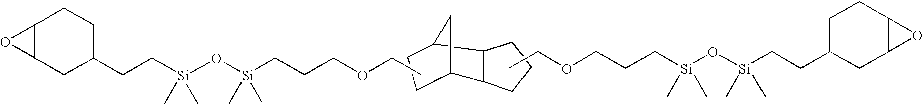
C12C3CCC(C1CCC2)C3.C12C(O1)CCC(CC[Si](O[Si](CCCOCC)(C)C)(C)C)C2.O(CCC[Si](O[Si](CCC1CCC2C(C1)O2)(C)C)(C)C)CC
